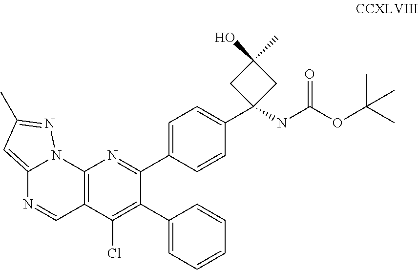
C12=C(C(Cl)=C(C3=CC=CC=C3)C(C3=CC=C(C4(NC(OC(C)(C)C)=O)CC(O)(C)C4)C=C3)=N1)C=NC1=CC(C)=NN21
